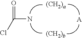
ClC(=O)N.[A]
